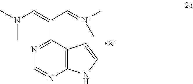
C1=NC2=C(C(C(=CN(C)C)C=[N+](C)C)=N1)C=CN2.[X-]
